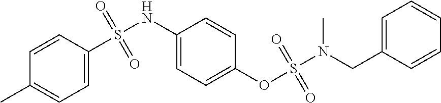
C1=C(S(NC2=CC=C(OS(N(CC3=CC=CC=C3)C)(=O)=O)C=C2)(=O)=O)C=CC(C)=C1
